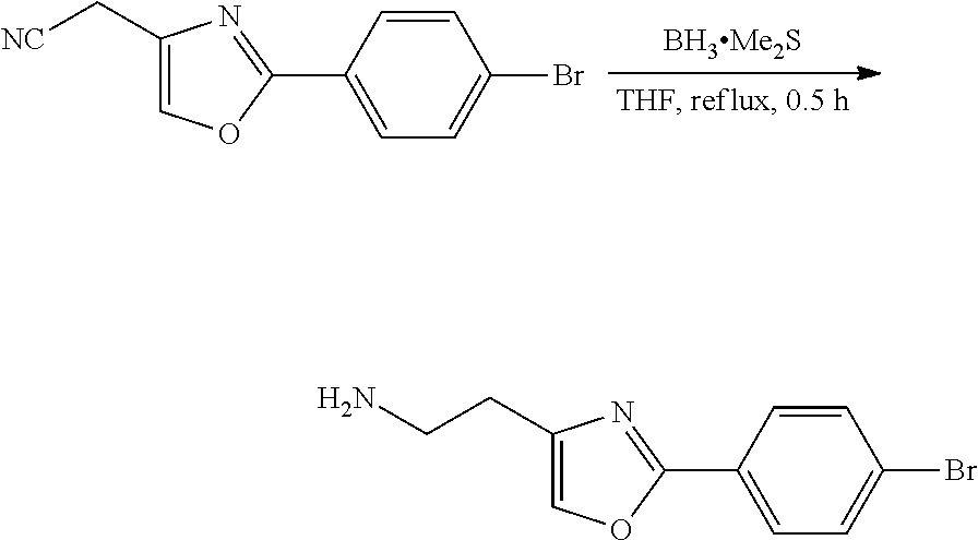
C1(C[NC])=COC(C2=CC=C(Br)C=C2)=N1.C1(CCN)=COC(C2=CC=C(Br)C=C2)=N1
